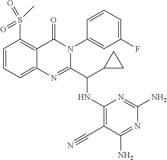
C1=CC=C2C(=C1S(=O)(=O)C)C(=O)N(C1=CC(F)=CC=C1)C(C(NC1=C(C#N)C(N)=NC(N)=N1)C1CC1)=N2
